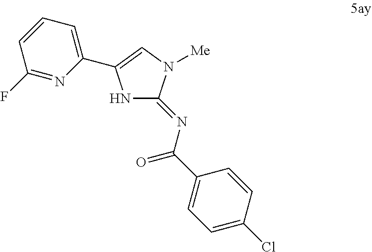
N1C(=NC(=O)C2=CC=C(Cl)C=C2)N([Me])C=C1C1=CC=CC(F)=N1
